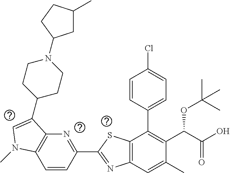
C1=CC(C2=NC3=C(S2)C(C2=CC=C(Cl)C=C2)=C(C(C(O)=O)OC(C)(C)C)C(C)=C3)=NC2=C1N(C)C=C2C1CCN(C2CC(C)CC2)CC1
